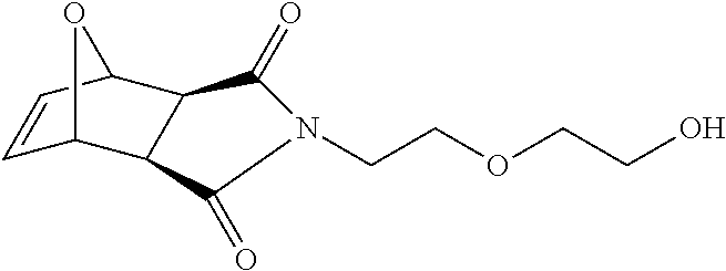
C(COCCO)N1C(=O)C2C(C3C=CC2O3)C1=O
